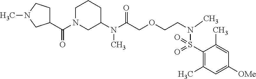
C1N(C(=O)C2CCN(C)C2)CC(N(C(COCCN(C)S(C2=C(C)C=C([OMe])C=C2C)(=O)=O)=O)C)CC1
